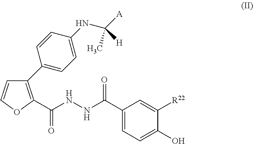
C1(C2=CC=C(NC([A])(C)[H])C=C2)=C(C(NNC(C2=CC=C(O)C([R22])=C2)=O)=O)OC=C1
